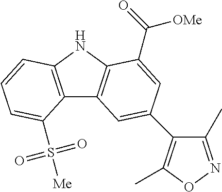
C12=C(NC3=C1C=C(C1=C(C)ON=C1C)C=C3C(=O)[OMe])C=CC=C2S(=O)(=O)[Me]
